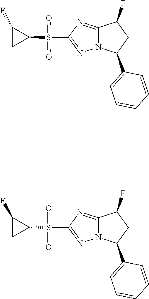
N12C(=NC(S(=O)(=O)C3C(F)C3)=N1)C(F)CC2C1=CC=CC=C1.N12C(=NC(S(C3C(F)C3)(=O)=O)=N1)C(F)CC2C1=CC=CC=C1
